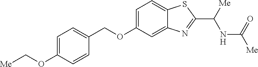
C1=C(OC[Me])C=CC(COC2=CC=C3C(=C2)N=C(C([Me])NC([Me])=O)S3)=C1
